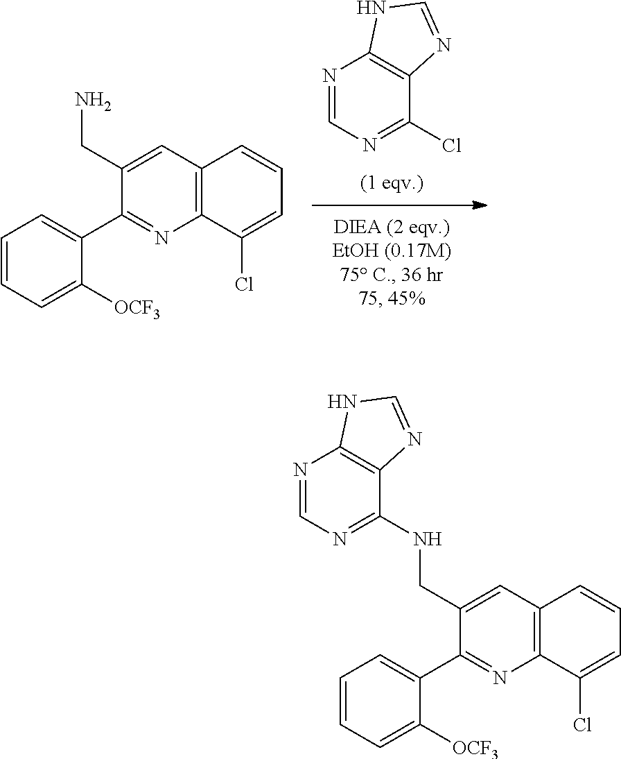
N1=CN=C(Cl)C2=C1NC=N2.C1(CN)=CC2=C(C(Cl)=CC=C2)N=C1C1=CC=CC=C1[OCF3].C1(CNC2=NC=NC3=C2N=CN3)=CC2=C(C(Cl)=CC=C2)N=C1C1=CC=CC=C1[OCF3]
